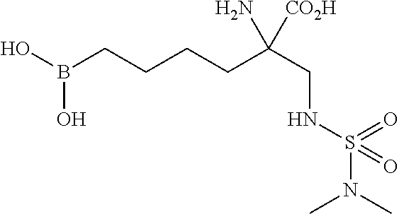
OB(CCCCC(CNS(N(C)C)(=O)=O)(N)[CO2H])O
